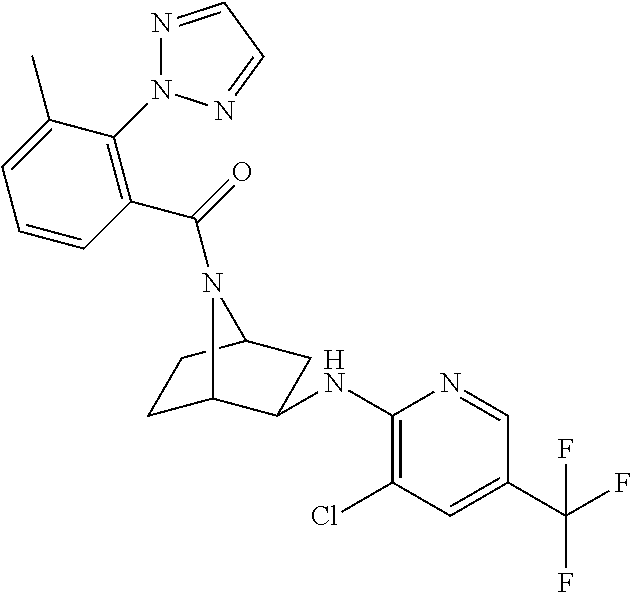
C1C2C(NC3=C(Cl)C=C(C(F)(F)F)C=N3)CC(C1)N2C(=O)C1=C(N2N=CC=N2)C(C)=CC=C1
